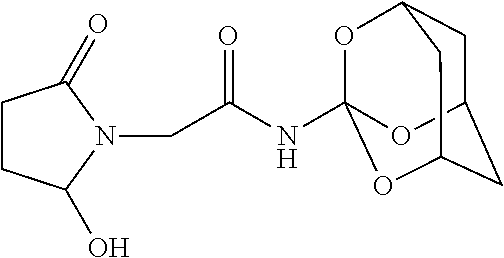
C1CC(O)N(CC(NC23OC4CC(CC(O2)C4)O3)=O)C1=O
